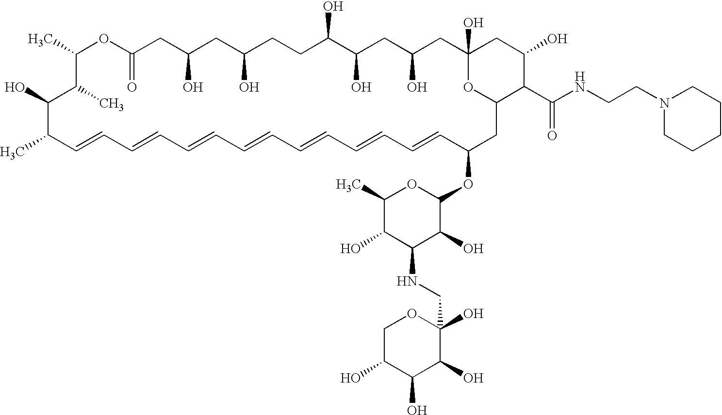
CC1C=CC=CC=CC=CC=CC=CC=CC(OC2OC(C)C(O)C(NCC3(O)OCC(O)C(O)C3O)C2O)CC2OC(O)(CC(O)CC(O)C(O)CCC(O)CC(O)CC(=O)OC(C)C(C)C1O)CC(O)C2C(NCCN1CCCCC1)=O
